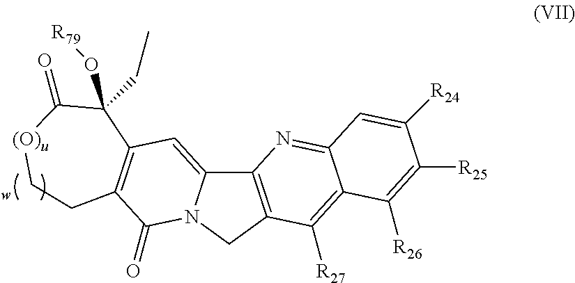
C12=C(CN3C1=CC1=C(C3=O)CC[(O)u]C(=O)C1(CC)O[R79])C([R27])=C1C(=N2)C=C([R24])C([R25])=C1[R26]
